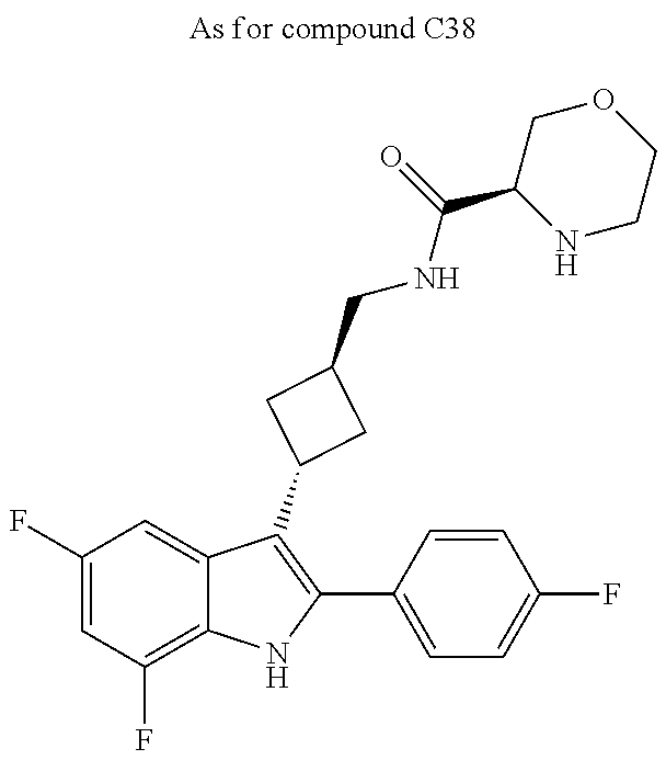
C1(F)=CC(F)=C2C(=C1)C(C1CC(CNC(C3NCCOC3)=O)C1)=C(C1=CC=C(F)C=C1)N2
